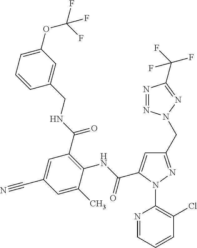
C1=CC=C(OC(F)(F)F)C=C1CNC(C1=C(NC(=O)C2=CC(CN3N=NC(C(F)(F)F)=N3)=NN2C2=C(Cl)C=CC=N2)C(C)=CC(C#N)=C1)=O
